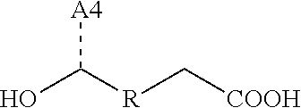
OC([R]C[COOH])[A4]
